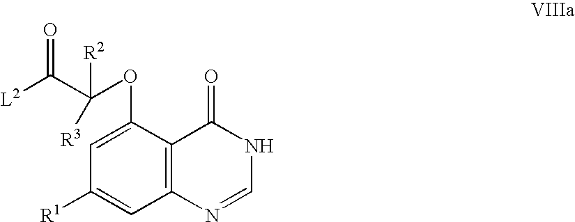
[L2]C(C(OC1=CC([R1])=CC2=C1C(=O)NC=N2)([R2])[R3])=O
